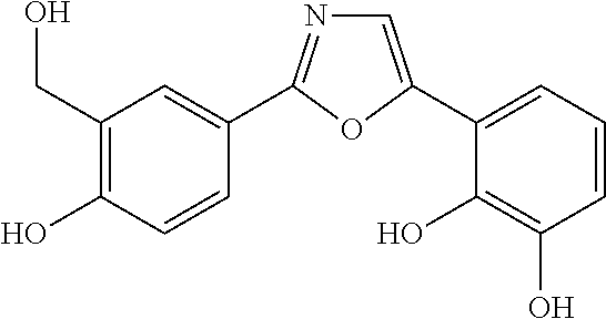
C1(CO)=C(O)C=CC(C2=NC=C(C3=CC=CC(O)=C3O)O2)=C1
